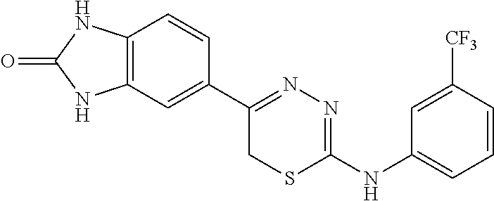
C12=C(C=C(C3=NN=C(NC4=CC=CC([CF3])=C4)SC3)C=C1)NC(=O)N2
